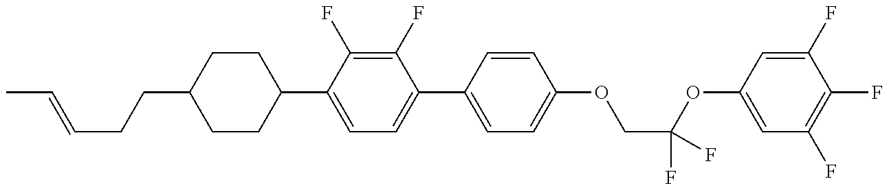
C1CC(C2=CC=C(C3=CC=C(OCC(OC4=CC(F)=C(F)C(F)=C4)(F)F)C=C3)C(F)=C2F)CCC1CCC=CC
